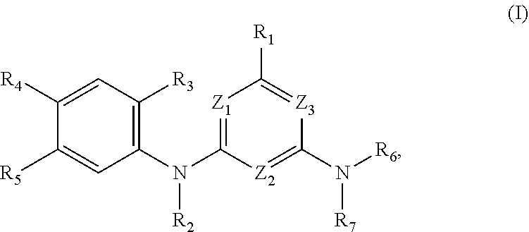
C1(N(C2=[Z1]C([R1])=[Z3]C(N([R6])[R7])=[Z2]2)[R2])=C([R3])C=C([R4])C([R5])=C1
